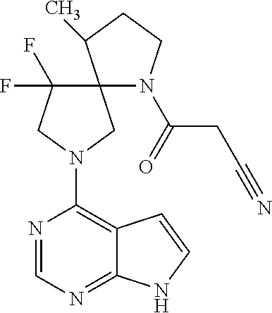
N1=CN=C2C(=C1N1CC3(N(C(CC#N)=O)CCC3C)C(F)(F)C1)C=CN2
